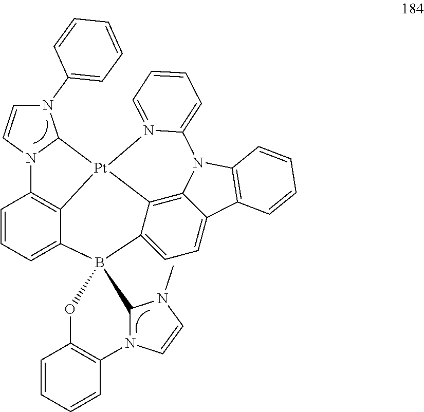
N1(C2=CC=CC=C2)C=CN2C1[Pt]13C4=C2C=CC=C4B2(C4=CC=C5C(=C14)N(C1=C5C=CC=C1)C1=CC=CC=N31)OC1=C(C=CC=C1)N1C2N(C)C=C1
